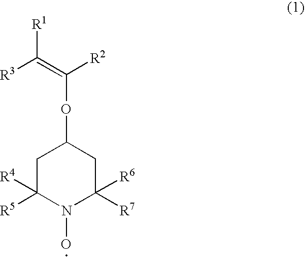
C1C([R4])([R5])N(O)C([R7])([R6])CC1OC([R2])=C([R3])[R1]
